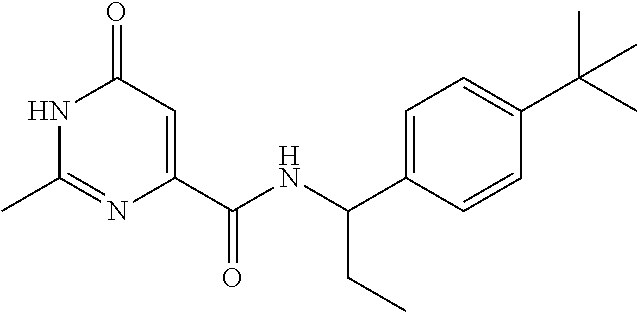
C1(=O)C=C(C(NC(C2=CC=C(C(C)(C)C)C=C2)CC)=O)N=C(C)N1
